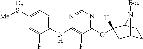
C1(NC2=C(F)C(OC3([H])CC4CCC3N4[Boc])=NC=N2)=CC=C([O2S][Me])C=C1F
